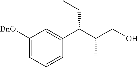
C1([BnO])=CC=CC(C(C(CO)C)CC)=C1
